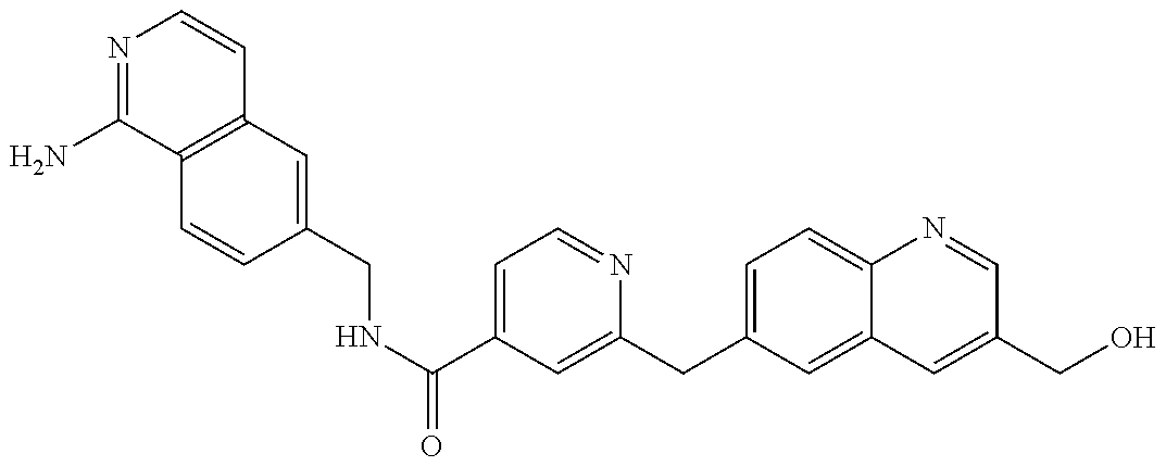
N1=C(N)C2=C(C=C1)C=C(CNC(=O)C1=CC=NC(CC3=CC=C4C(=C3)C=C(CO)C=N4)=C1)C=C2
